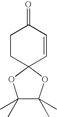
C1CC2(C=CC1=O)OC(C)(C)C(C)(C)O2
